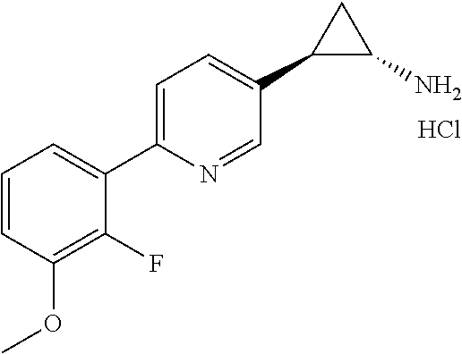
Cl.C1=CC=C(C2=CC=C(C3C(N)C3)C=N2)C(F)=C1OC
